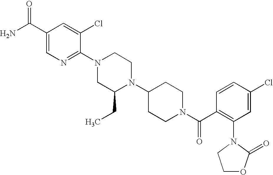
C1(Cl)=CC(N2C(=O)OCC2)=C(C(N2CCC(N3C(CC)CN(C4=NC=C(C(N)=O)C=C4Cl)CC3)CC2)=O)C=C1
